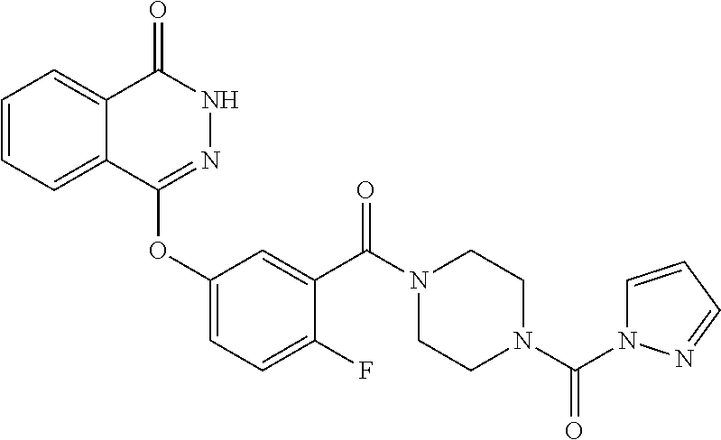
C1=CC=C2C(=C1)C(=O)NN=C2OC1=CC=C(F)C(C(N2CCN(C(N3C=CC=N3)=O)CC2)=O)=C1
